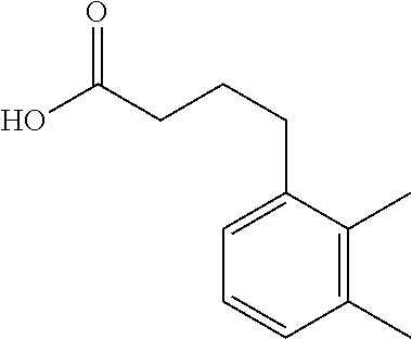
C(C1=CC=CC(C)=C1C)CCC(O)=O
